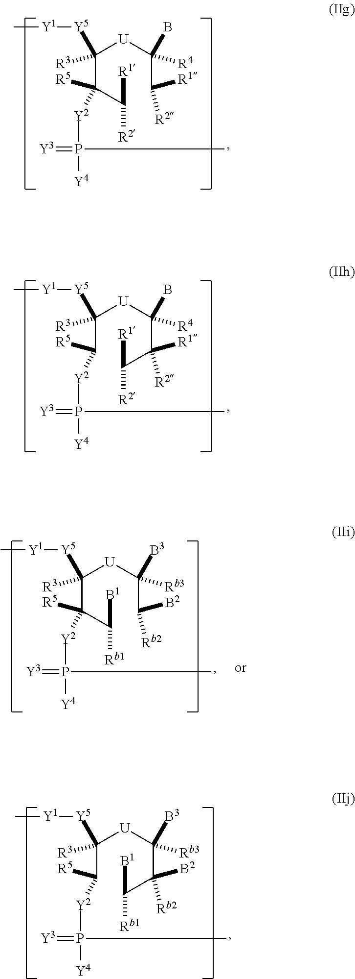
C(C(C([R2])[R1])([Y2]P([Y4])(=[Y3])C)[R5])([U]C(C([R2])[R1])(B)[R4])([Y5][Y1]C)[R3].C(C([Y2]P([Y4])(=[Y3])C)[R5])([U]C(C(C([R2])[R1])([R2])[R1])(B)[R4])([Y5][Y1]C)[R3].C(C(C([Rb1])[B1])([Y2]P([Y4])(=[Y3])C)[R5])([U]C(C([Rb2])[B2])([B3])[Rb3])([Y5][Y1]C)[R3].C(C([Y2]P([Y4])(=[Y3])C)[R5])([U]C(C(C([Rb1])[B1])([Rb2])[B2])([B3])[Rb3])([Y5][Y1]C)[R3]
